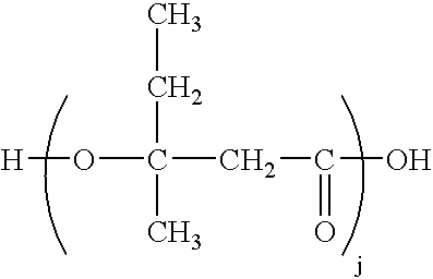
O(C(CC(=O)O)(CC)C)[H]
